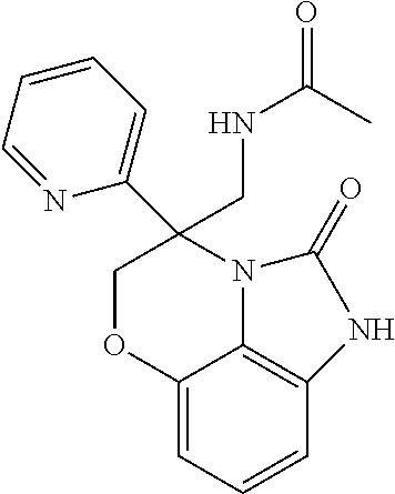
C12=CC=CC3=C1N(C(C1=CC=CC=N1)(CNC(=O)C)CO2)C(=O)N3
